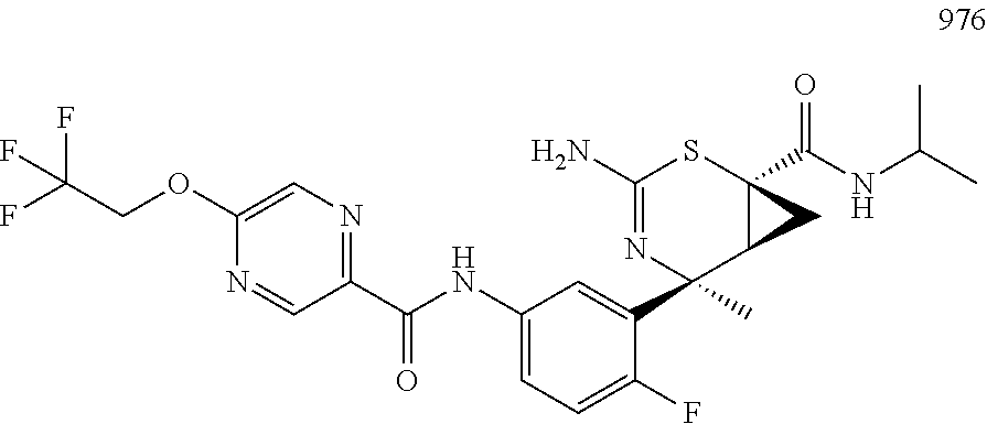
C1(C(NC2=CC=C(F)C(C3(C)C4C(C(NC(C)C)=O)(SC(N)=N3)C4)=C2)=O)=NC=C(OCC(F)(F)F)N=C1
